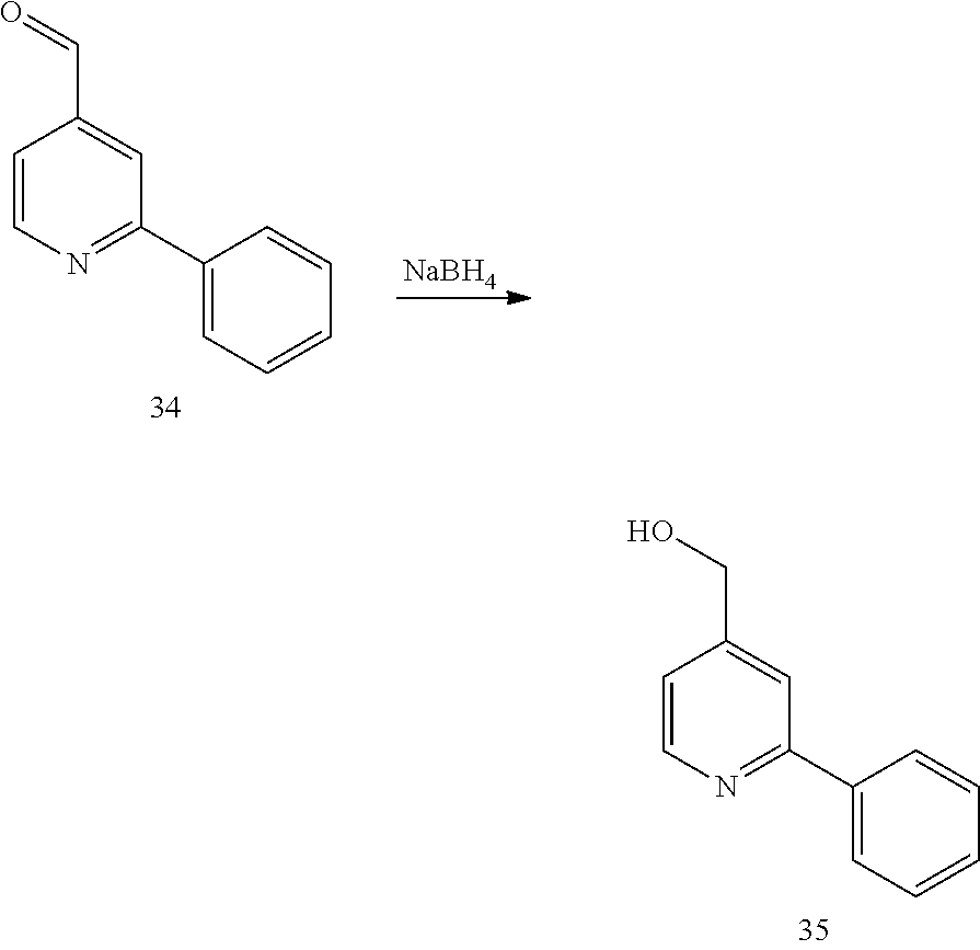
C1=CN=C(C2=CC=CC=C2)C=C1CO.C1=CN=C(C2=CC=CC=C2)C=C1C=O.[NaBH4]
